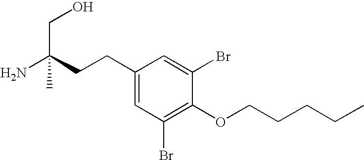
C1(CCC(N)(CO)C)=CC(Br)=C(OCCCCC)C(Br)=C1
